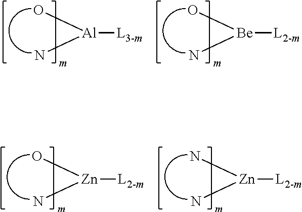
[Al](O)(N)[L3-m].[Be](O)(N)[L2-m].[Zn](O)(N)[L2-m].[Zn](N)(N)[L2-m]
